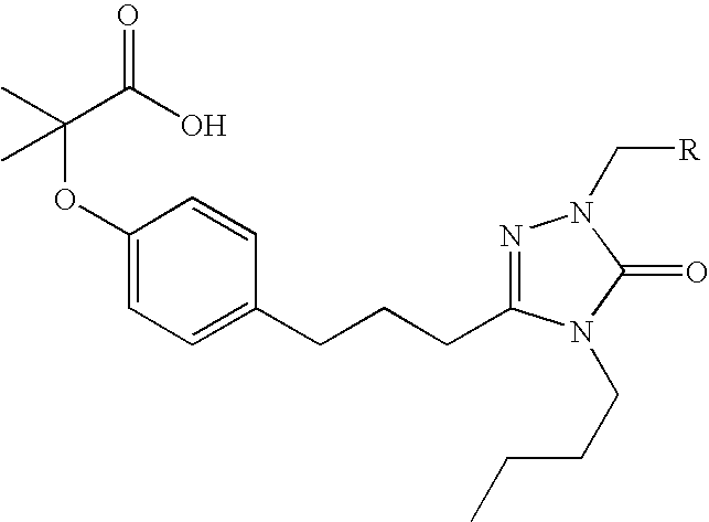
C1(OC(C)(C(O)=O)C)=CC=C(CCCC2=NN(C[R])C(=O)N2CCCC)C=C1
